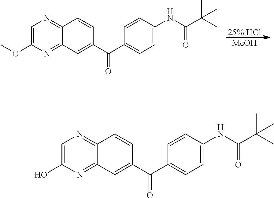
[25% HCl].[MeOH].C12=NC=C(OC)N=C1C=C(C(C1=CC=C(NC(C(C)(C)C)=O)C=C1)=O)C=C2.C12=NC=C(O)N=C1C=C(C(C1=CC=C(NC(C(C)(C)C)=O)C=C1)=O)C=C2
